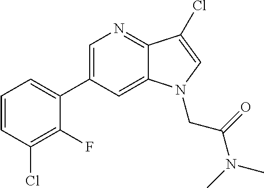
C1=C(C2=CC=CC(Cl)=C2F)C=C2C(=N1)C(Cl)=CN2CC(N(C)C)=O
